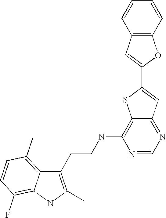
C1(CCNC2=C3C(=NC=N2)C=C(C2=CC4=C(O2)C=CC=C4)S3)=C(C)NC2=C(F)C=CC(C)=C12
